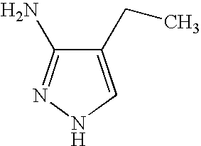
C1(CC)=CNN=C1N
